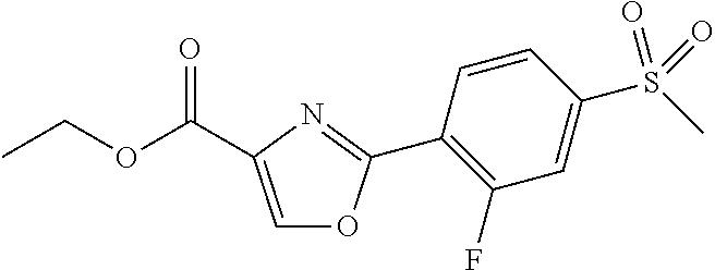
C1(C2=NC(C(OCC)=O)=CO2)=C(F)C=C(S(=O)(=O)C)C=C1
